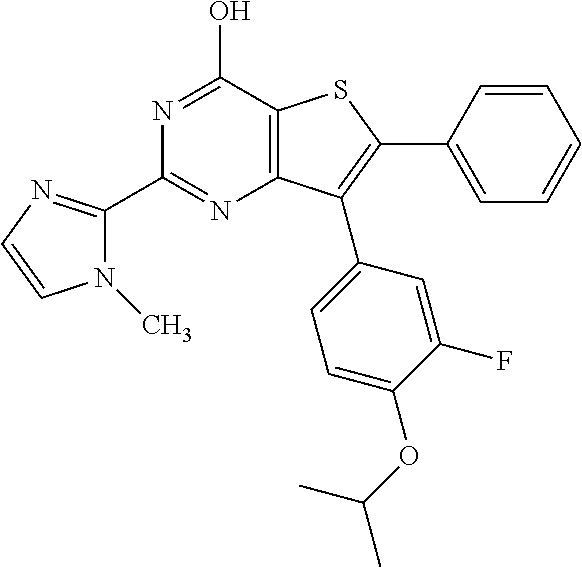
C12=C(C(O)=NC(C3=NC=CN3C)=N1)SC(C1=CC=CC=C1)=C2C1=CC=C(OC(C)C)C(F)=C1
